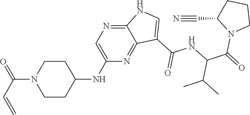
N(C1CCN(C(C=C)=O)CC1)C1=CN=C2C(=N1)C(C(NC(C(=O)N1CCCC1C#N)C(C)C)=O)=CN2
